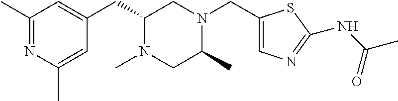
C1(C)=NC(C)=CC(CC2N(C)CC(C)N(CC3=CN=C(NC(C)=O)S3)C2)=C1
